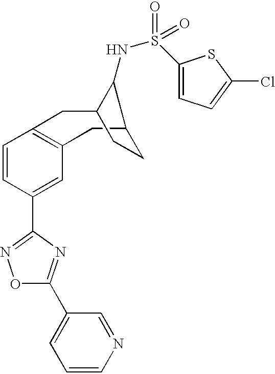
O1C(C2=CC=CN=C2)=NC(C2=CC3=C(C=C2)CC2C(NS(C4=CC=C(Cl)S4)(=O)=O)C(C3)CC2)=N1
